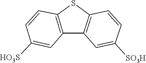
C1=CC([SO3H])=CC2=C1SC1=C2C=C([HO3S])C=C1
